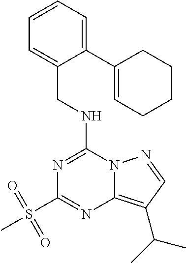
C1=CC=C(C2=CCCCC2)C(CNC2=NC(S(C)(=O)=O)=NC3=C(C(C)C)C=NN23)=C1
